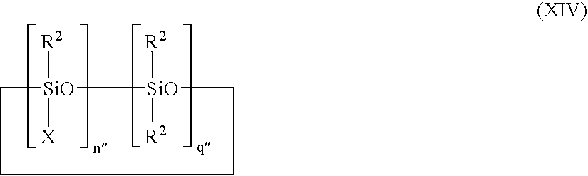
C1[SiO]([X])([R2])[SiO]([R2])([R2])CCC1
